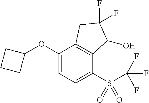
O(C1=CC=C(S(=O)(=O)C(F)(F)F)C2=C1CC(F)(F)C2O)C1CCC1
